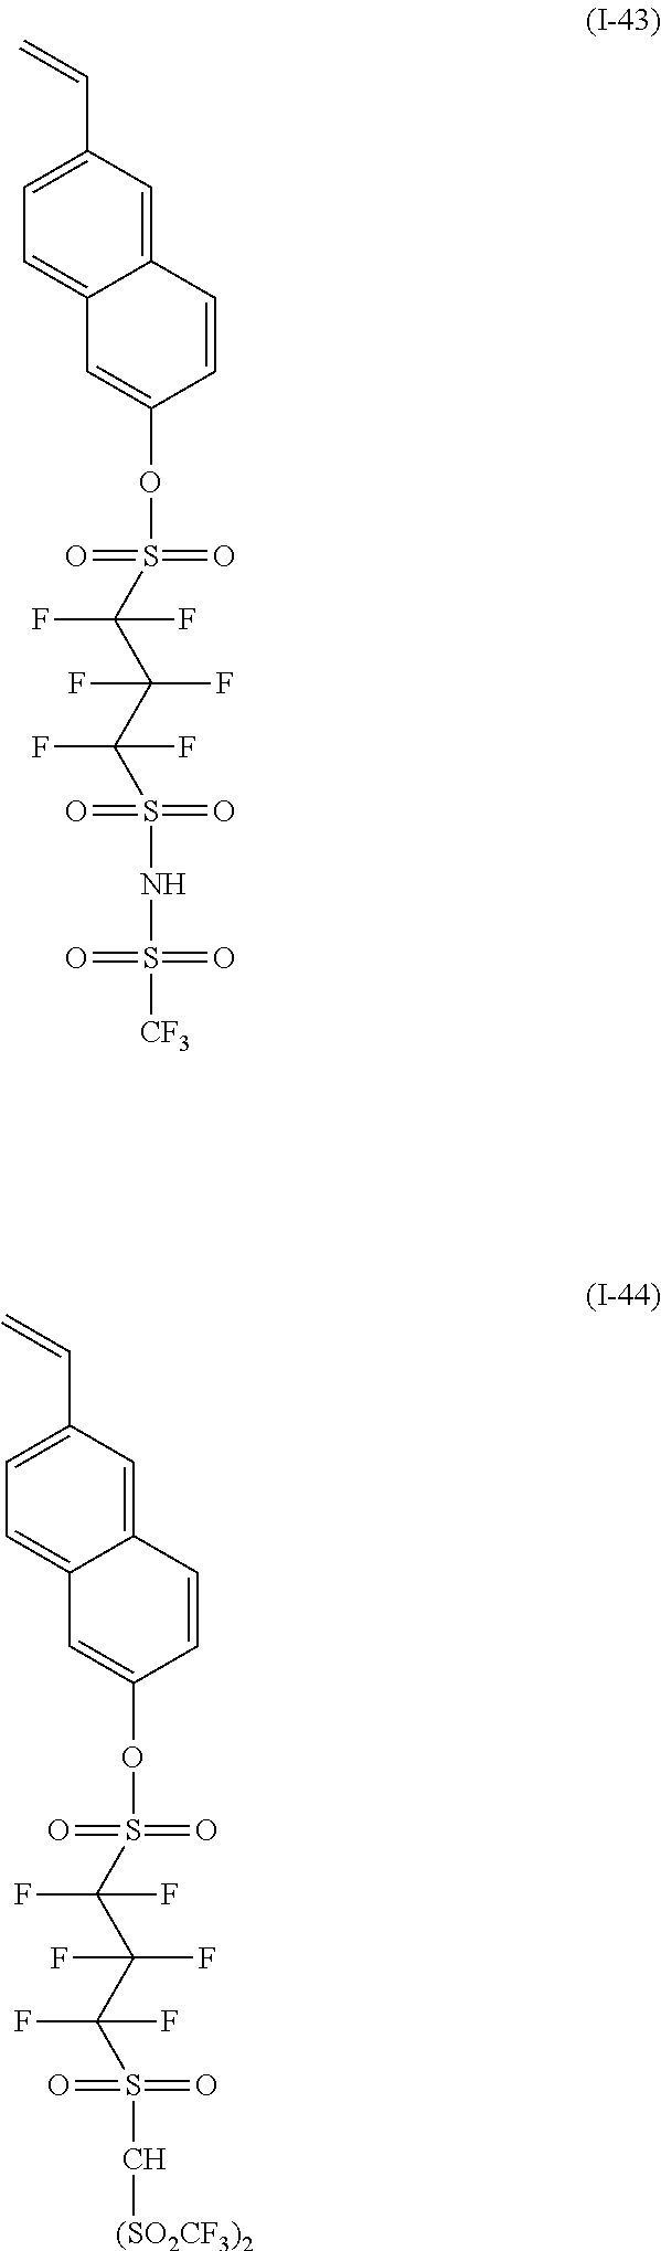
C=CC1=CC=C2C(=C1)C=CC(OS(=O)(=O)C(C(F)(F)C(F)(F)S(=O)(=O)NS(=O)(=O)[CF3])(F)F)=C2.C=CC1=CC=C2C(=C1)C=CC(OS(=O)(=O)C(C(F)(F)C(F)(F)S(=O)(=O)C[(SO2CF3)2])(F)F)=C2
